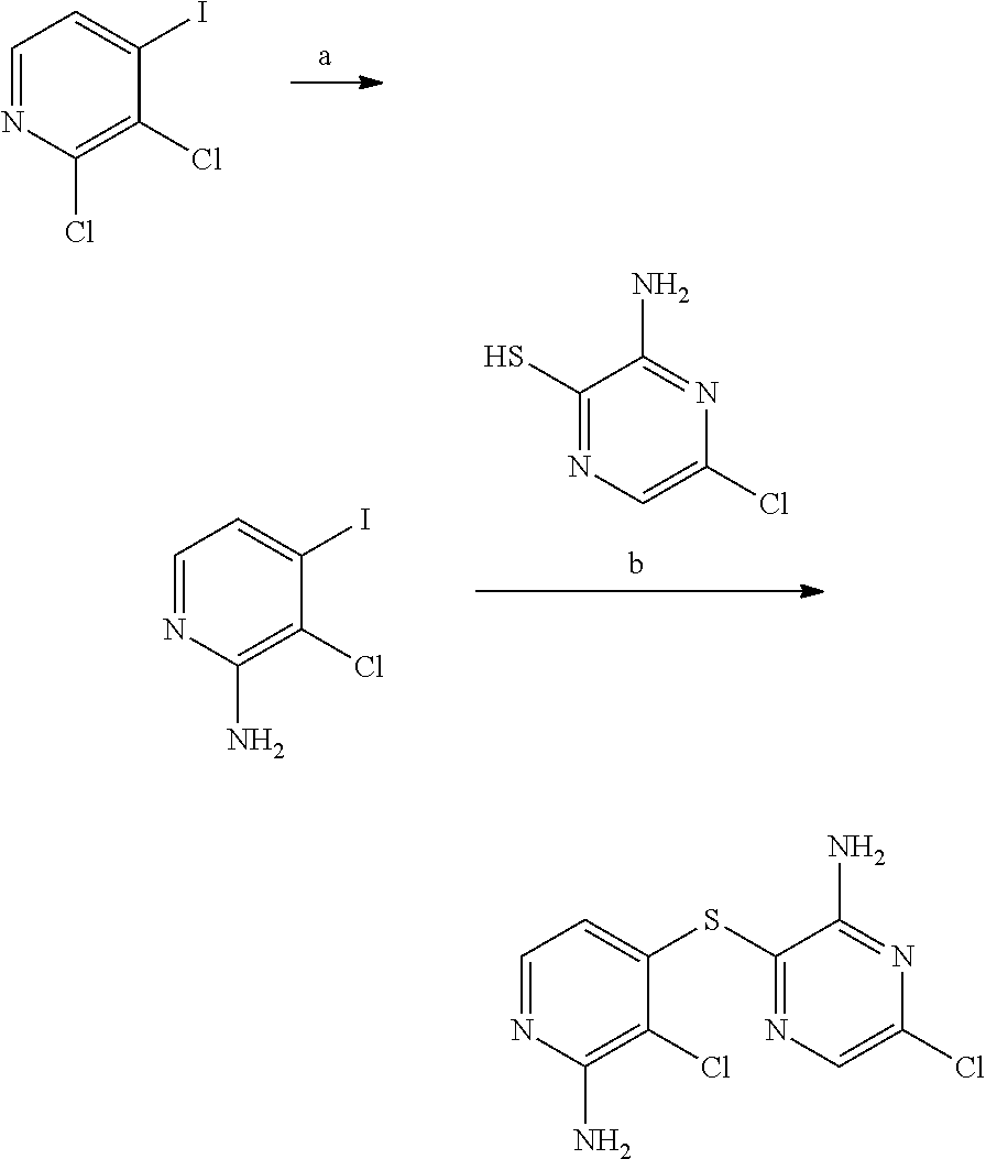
C1=NC(Cl)=C(Cl)C(I)=C1.C1(S)=NC=C(Cl)N=C1N.C1=NC(N)=C(Cl)C(I)=C1.C1=NC(N)=C(Cl)C(SC2=NC=C(Cl)N=C2N)=C1
